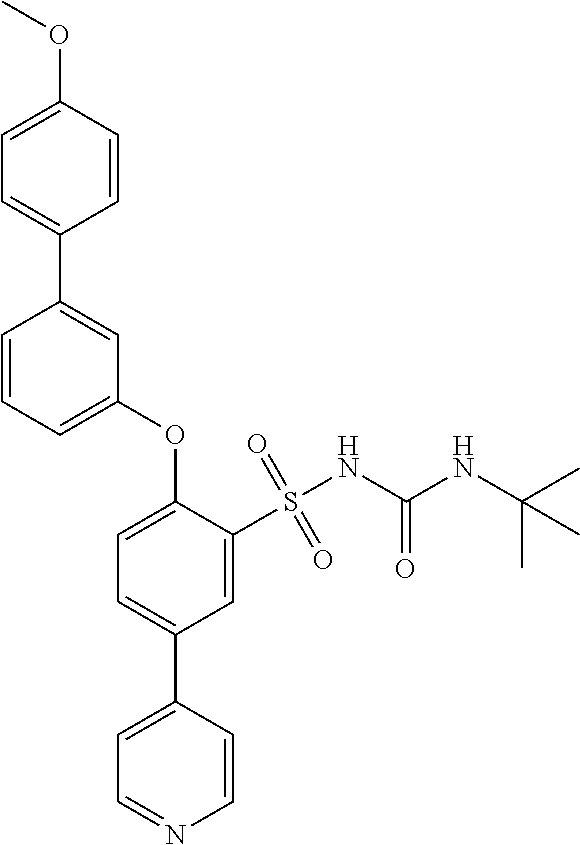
C1=C(OC)C=CC(C2=CC(OC3=CC=C(C4=CC=NC=C4)C=C3S(NC(NC(C)(C)C)=O)(=O)=O)=CC=C2)=C1
